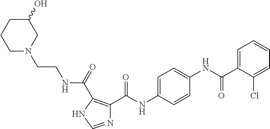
N1=CNC(C(NCCN2CCCC(O)C2)=O)=C1C(NC1=CC=C(NC(C2=CC=CC=C2Cl)=O)C=C1)=O
